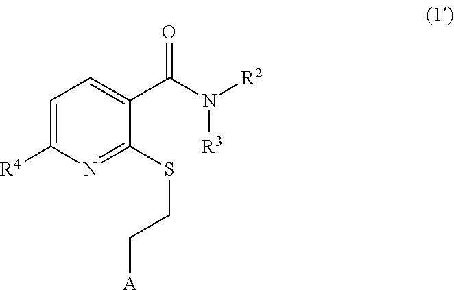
C1([R4])=CC=C(C(N([R3])[R2])=O)C(SCC[A])=N1
